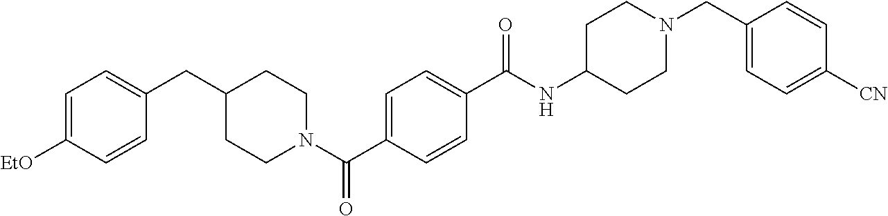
C1=C([EtO])C=CC(CC2CCN(C(=O)C3=CC=C(C(=O)NC4CCN(CC5=CC=C([CN])C=C5)CC4)C=C3)CC2)=C1
